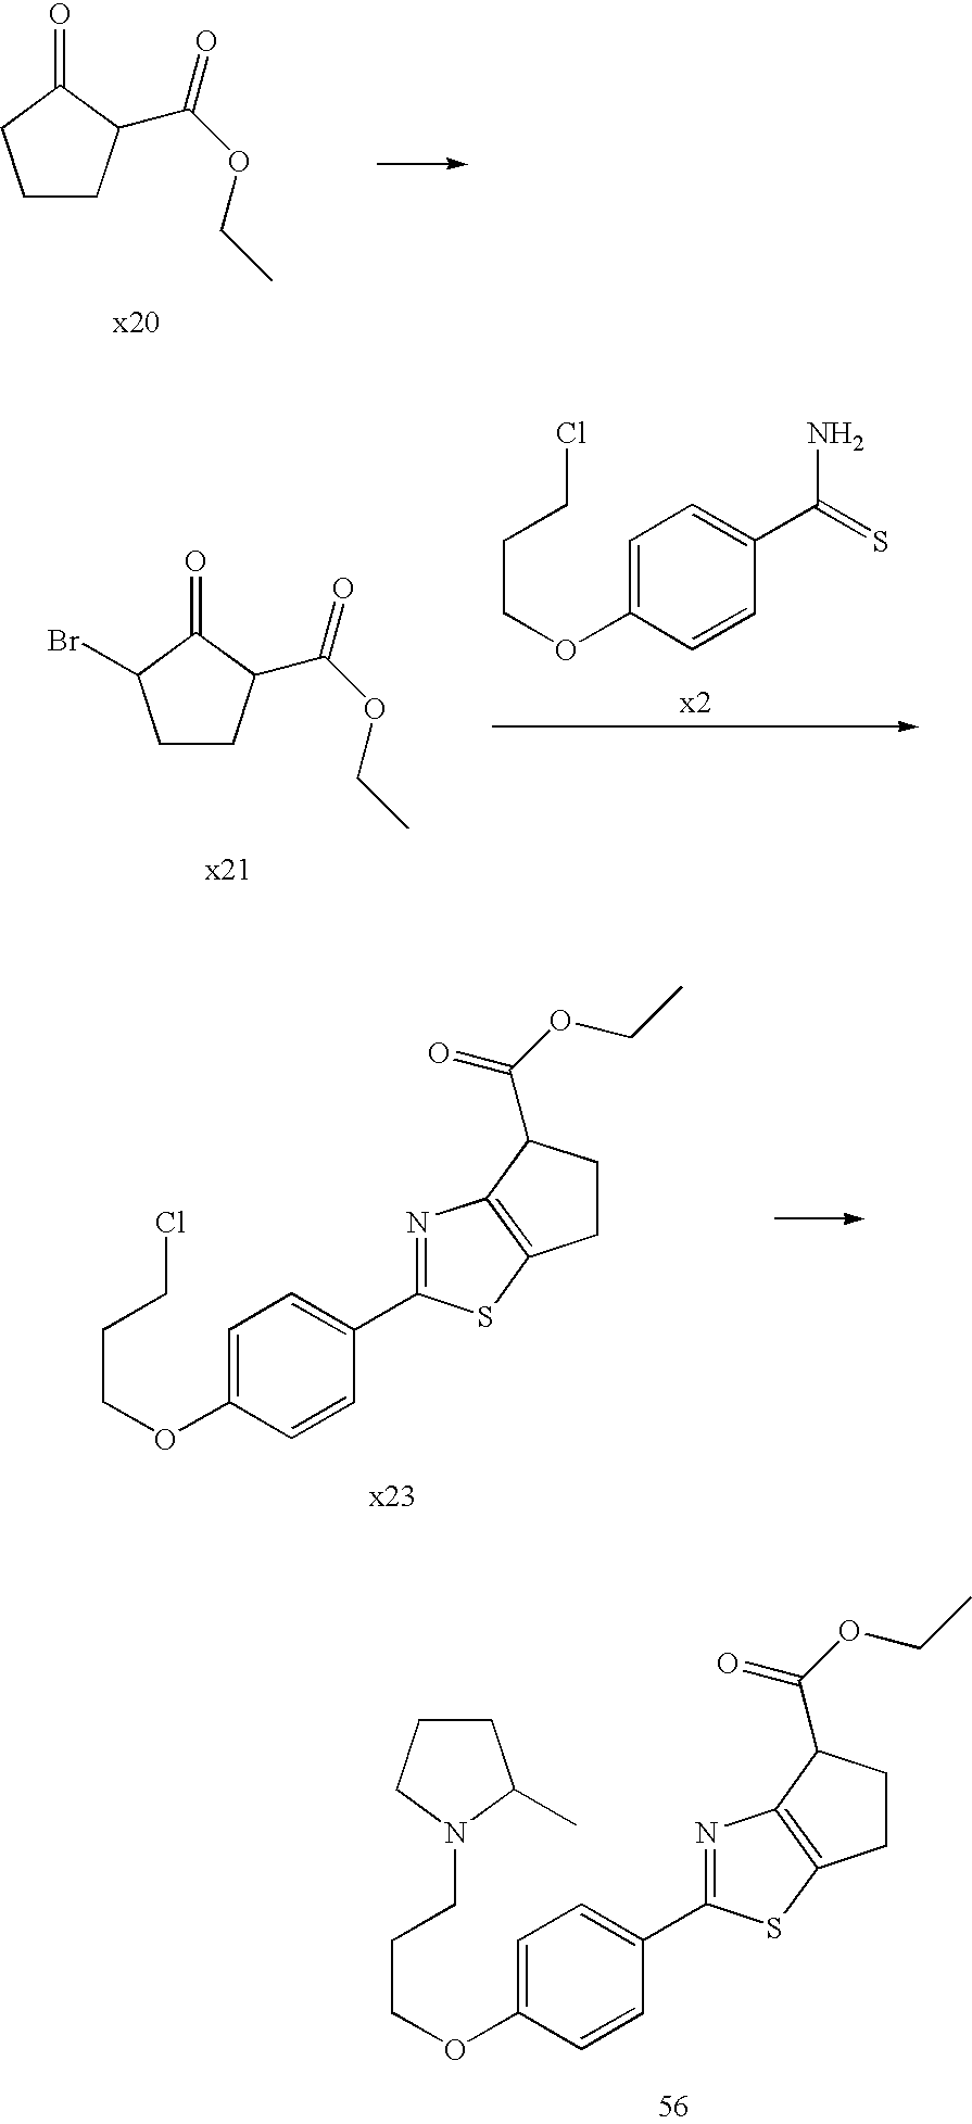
C1CC(C(OCC)=O)C(=O)C1.C1=C(OCCCCl)C=CC(C(=S)N)=C1.C1CC(C(OCC)=O)C(=O)C1Br.C1=C(OCCCCl)C=CC(C2=NC3=C(CCC3C(OCC)=O)S2)=C1.C1=C(OCCCN2C(C)CCC2)C=CC(C2=NC3=C(CCC3C(OCC)=O)S2)=C1
